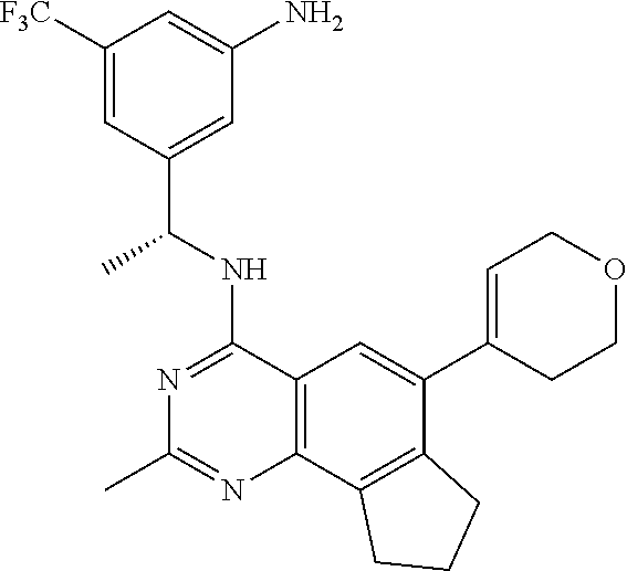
C1([F3C])=CC(C(NC2=NC(C)=NC3=C2C=C(C2=CCOCC2)C2=C3CCC2)C)=CC(N)=C1
